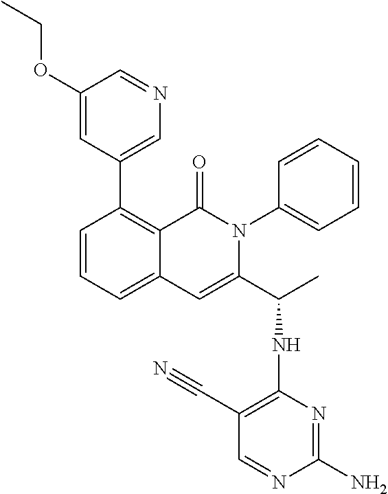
C1(C2=CN=CC(OCC)=C2)=C2C(=CC=C1)C=C(C(C)NC1=C(C#N)C=NC(N)=N1)N(C1=CC=CC=C1)C2=O
